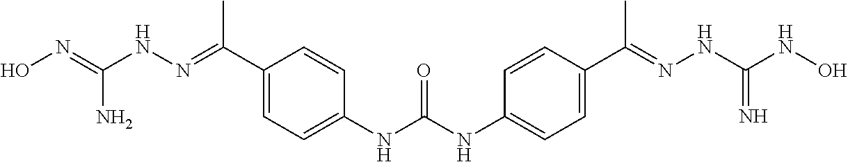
C1(C(=NNC(=NO)N)C)=CC=C(NC(=O)NC2=CC=C(C(=NNC(NO)=N)C)C=C2)C=C1
